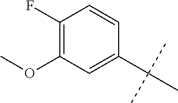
CC(C)(C)C1=CC(OC)=C(F)C=C1
